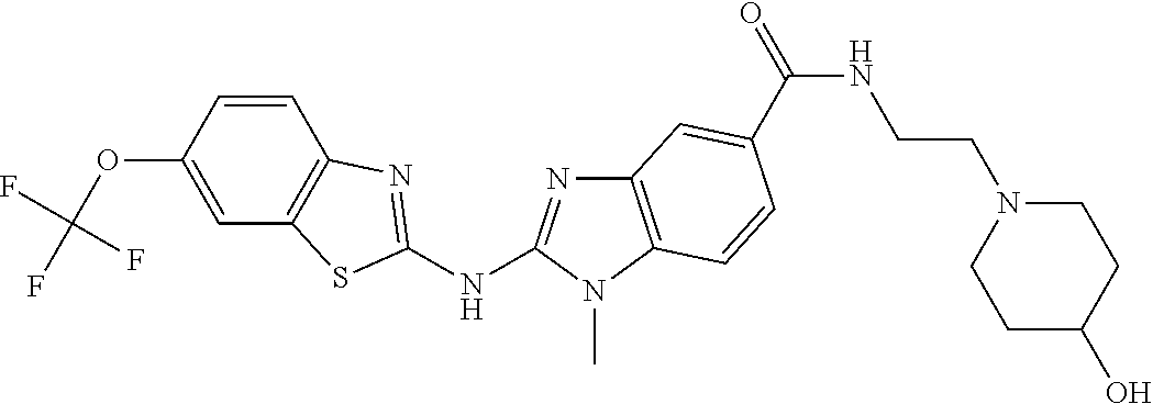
O(C1=CC2=C(C=C1)N=C(NC1=NC3=C(N1C)C=CC(C(=O)NCCN1CCC(O)CC1)=C3)S2)C(F)(F)F
